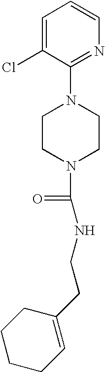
C1(N2CCN(C(=O)NCCC3=CCCCC3)CC2)=NC=CC=C1Cl
